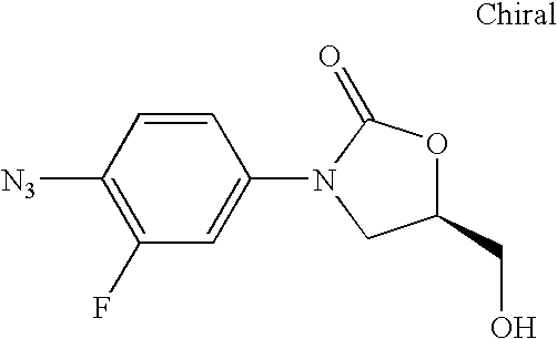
C1([N3])=C(F)C=C(N2C(=O)OC(CO)C2)C=C1
